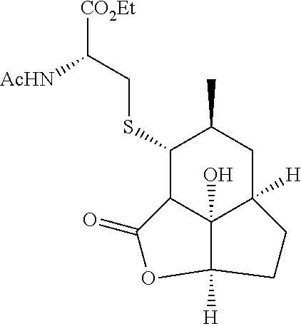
C1(SCC([CO2Et])[AcHN])C2C3(O)C([H])(CC1C)CCC3([H])OC2=O
